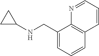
C1(CNC2CC2)=CC=CC2=C1N=CC=C2
